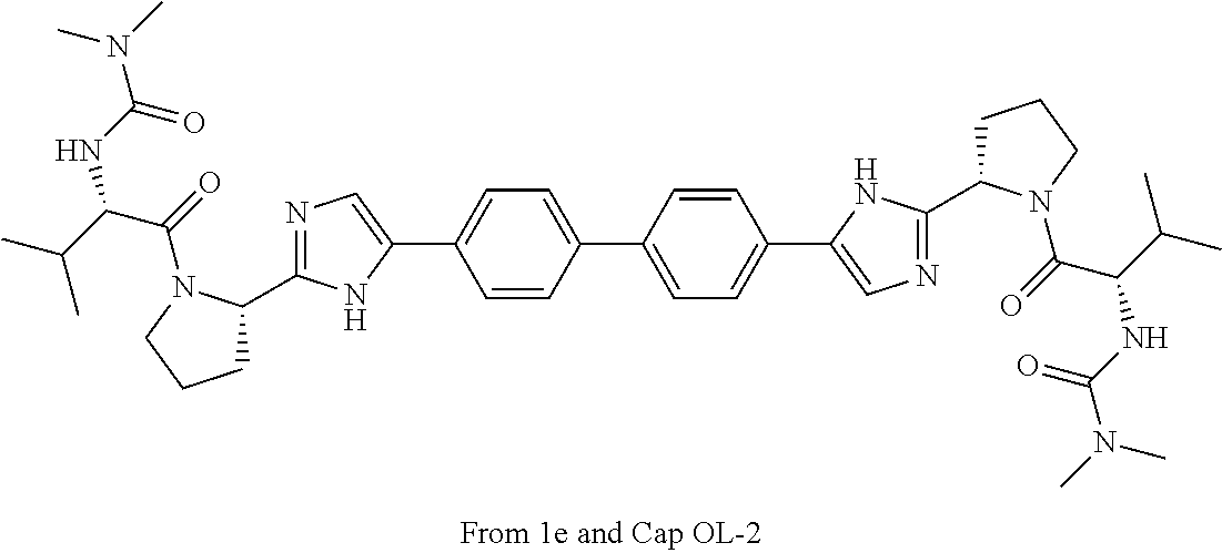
C1(C2=CC=C(C3=CN=C(C4CCCN4C(=O)C(NC(N(C)C)=O)C(C)C)N3)C=C2)=CC=C(C2=CN=C(C3CCCN3C(=O)C(NC(N(C)C)=O)C(C)C)N2)C=C1
